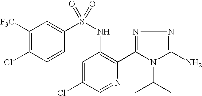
C1([F3C])=C(Cl)C=CC(S(NC2=C(C3=NN=C(N)N3C(C)C)N=CC(Cl)=C2)(=O)=O)=C1
